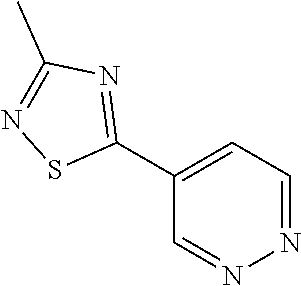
N1=CC=C(C2=NC(C)=NS2)C=N1
